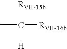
CC([RVII-15b])([H])[RVII-16b]
